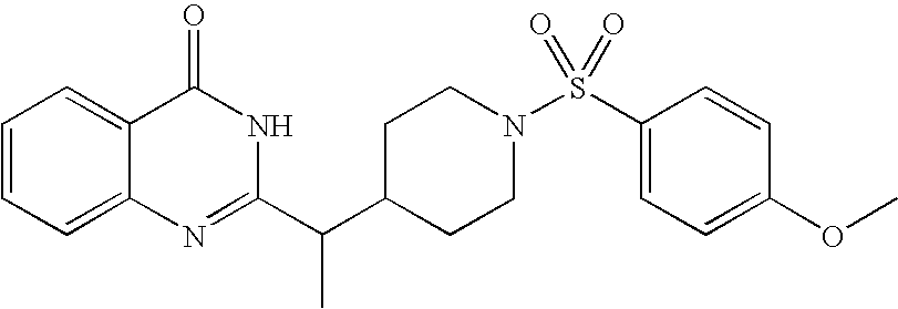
C1=CC=C2C(=C1)C(=O)NC(C(C1CCN(S(C3=CC=C(OC)C=C3)(=O)=O)CC1)C)=N2
